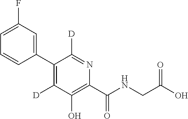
C1(C2=C([D])C(O)=C(C(NCC(O)=O)=O)N=C2[D])=CC(F)=CC=C1
